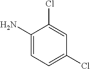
C1(N)=CC=C(Cl)C=C1Cl
